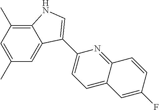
C12=C(C)C=C(C)C=C1C(C1=CC=C3C(=N1)C=CC(F)=C3)=CN2
